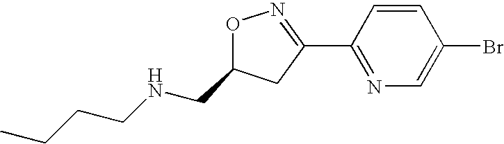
O1N=C(C2=NC=C(Br)C=C2)CC1CNCCCC
